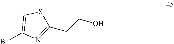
BrC1=CSC(CCO)=N1
